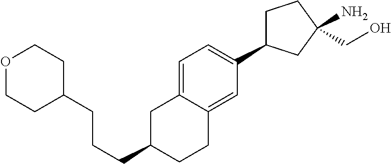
C1C(C2=CC=C3C(=C2)CCC(CCCC2CCOCC2)C3)CC(N)(CO)C1
